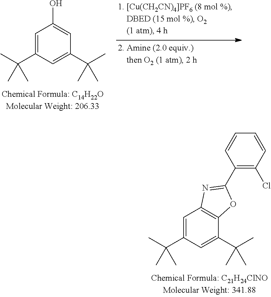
C1=C(C(C)(C)C)C=C(C(C)(C)C)C2=C1N=C(C1=C(Cl)C=CC=C1)O2.C1=C(C(C)(C)C)C=C(C(C)(C)C)C=C1O
